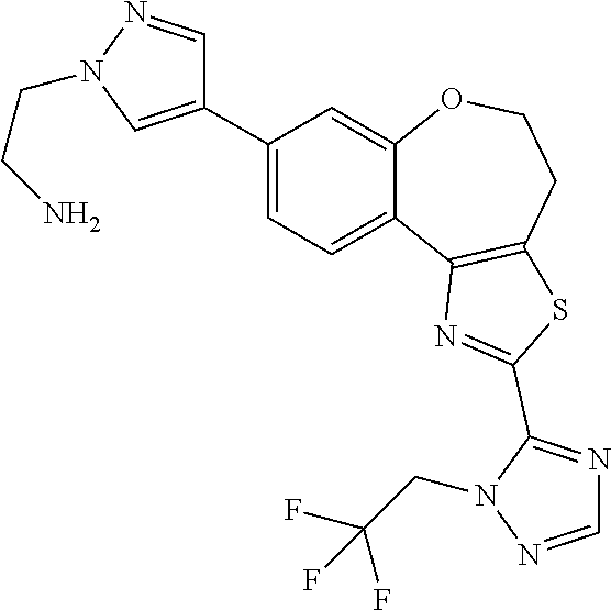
C1(C2=CN(CCN)N=C2)=CC=C2C(=C1)OCCC1=C2N=C(C2=NC=NN2CC(F)(F)F)S1
